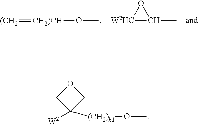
O1CC([(CH2)k1]OC)([W2])C1.[(CH2]=[CH2)CH]OC.[W2HC]1C(C)O1
